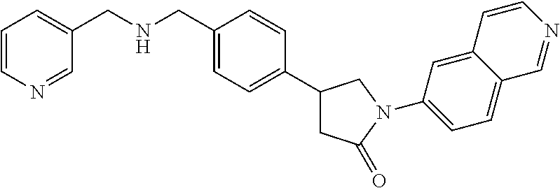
C1=C(CNCC2=CC=CN=C2)C=CC(C2CC(=O)N(C3=CC=C4C(=C3)C=CN=C4)C2)=C1
